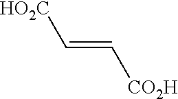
C(=C[CO2H])[HO2C]
